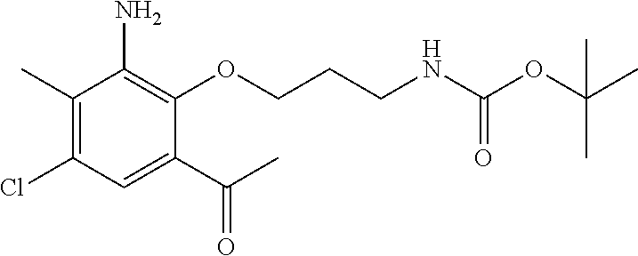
C1(C)=C(Cl)C=C(C(C)=O)C(OCCCNC(OC(C)(C)C)=O)=C1N
